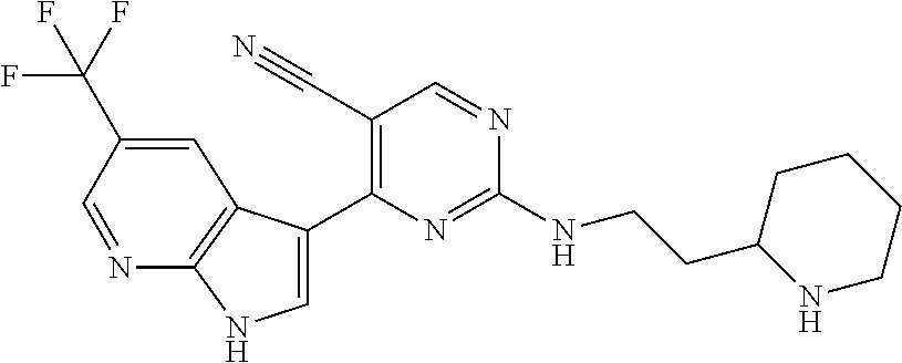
C(NC1=NC(C2=CNC3=C2C=C(C(F)(F)F)C=N3)=C(C#N)C=N1)CC1NCCCC1
